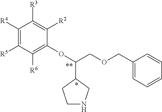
C1([R4])=C([R5])C([R6])=C(OC(COCC2=CC=CC=C2)C2CNCC2)C([R2])=C1[R3]
